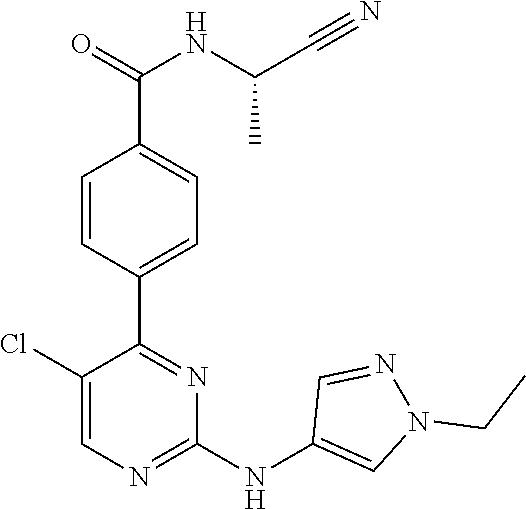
C1(C2=NC(NC3=CN(CC)N=C3)=NC=C2Cl)=CC=C(C(=O)NC(C#N)C)C=C1
